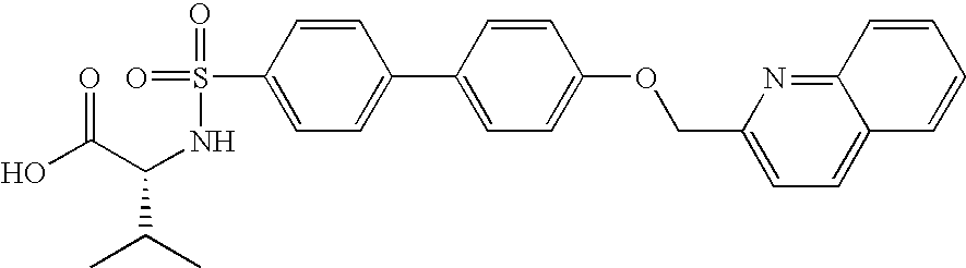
OC(C(NS(=O)(=O)C1=CC=C(C2=CC=C(OCC3=CC=C4C(=N3)C=CC=C4)C=C2)C=C1)C(C)C)=O
